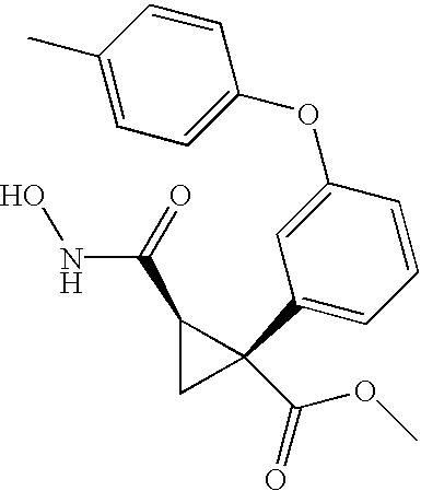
ONC(C1CC1(C(OC)=O)C1=CC=CC(OC2=CC=C(C)C=C2)=C1)=O
